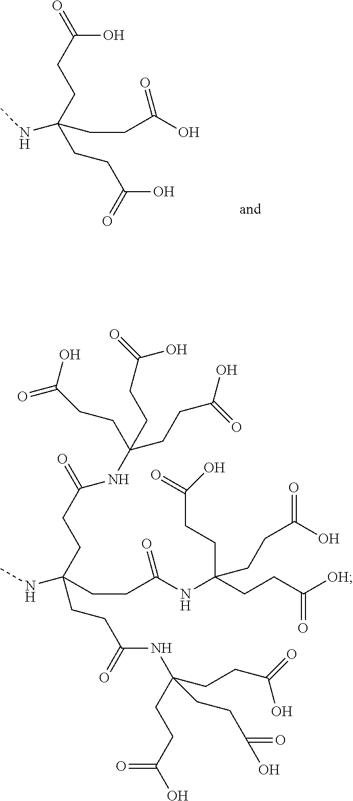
C(O)(CCC(CCC(O)=O)(CCC(O)=O)NC)=O.CNC(CCC(=O)NC(CCC(O)=O)(CCC(=O)O)CCC([OH])=O)(CCC(=O)NC(CCC(=O)O)(CCC(=O)O)CCC(O)=O)CCC(NC(CCC(O)=O)(CCC(O)=O)CCC(=O)O)=O
